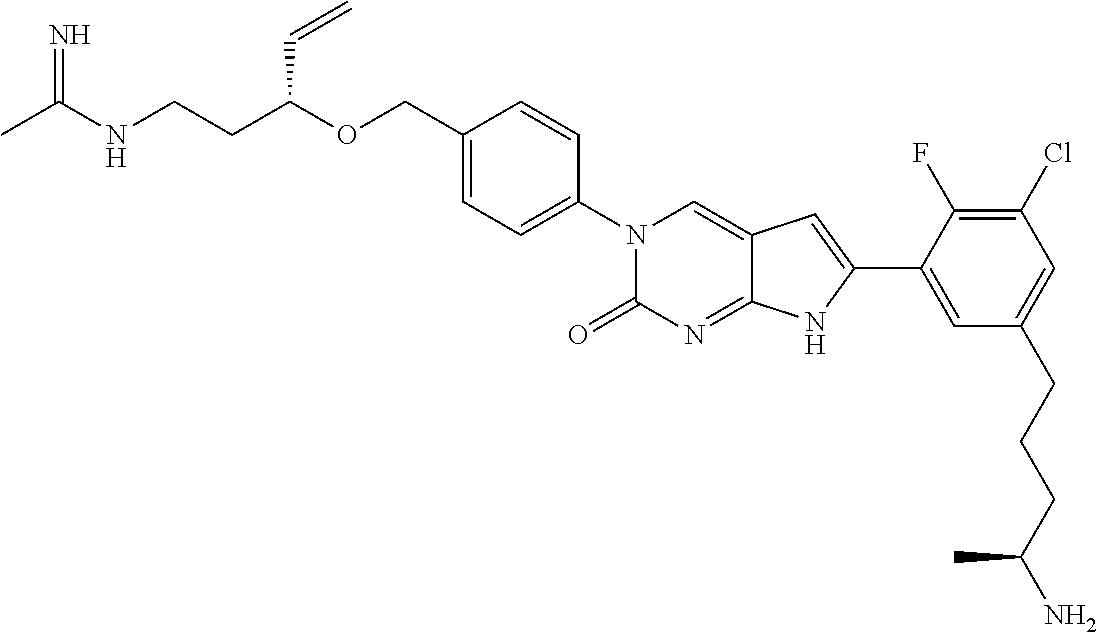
CC(NCCC(OCC1=CC=C(N2C(=O)N=C3C(=C2)C=C(C2=CC(CCCC(N)C)=CC(Cl)=C2F)N3)C=C1)C=C)=N
